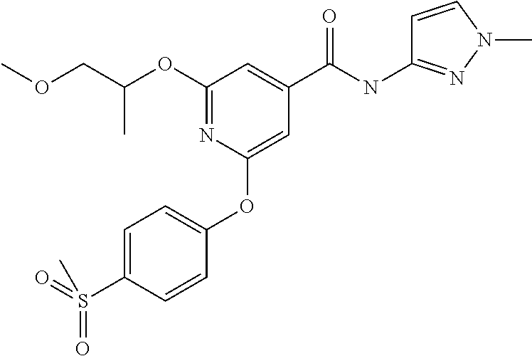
C(C)(COC)OC1=NC(OC2=CC=C(S(=O)(=O)C)C=C2)=CC(C(NC2=NN(C)C=C2)=O)=C1
